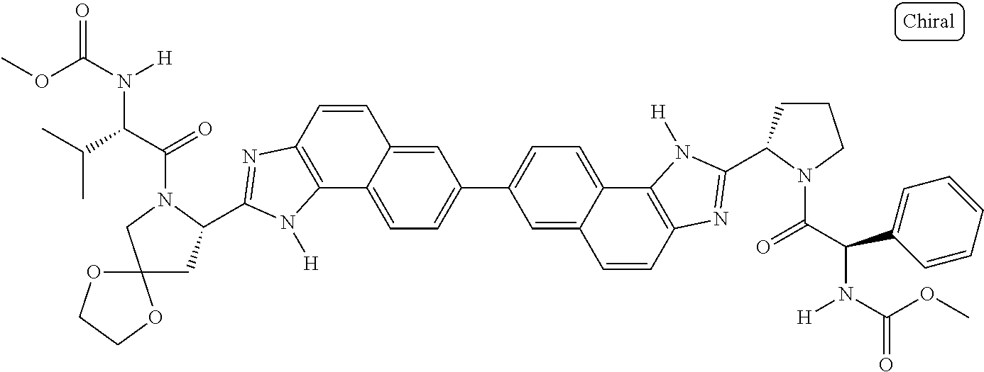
C1=C2C(=CC=C1C1=CC=C3C(=C1)C=CC1=C3N([H])C(C3CCCN3C(C(C3=CC=CC=C3)N(C(OC)=O)[H])=O)=N1)C1=C(C=C2)N=C(C2CC3(CN2C(C(C(C)C)N(C(OC)=O)[H])=O)OCCO3)N1[H]
